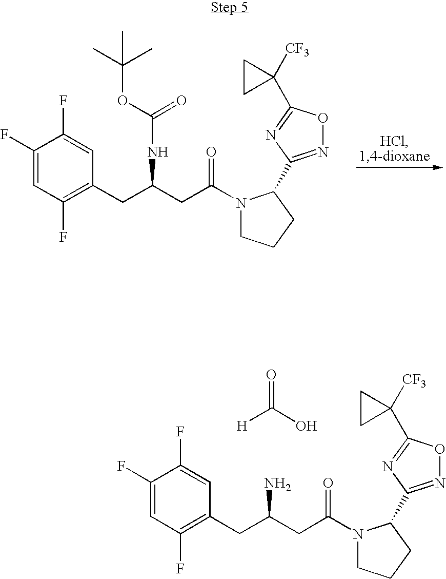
C1(F)=CC(F)=C(CC(CC(N2CCCC2C2=NOC(C3([CF3])CC3)=N2)=O)NC(=O)OC(C)(C)C)C=C1F.C1(F)=CC(F)=C(CC(CC(N2CCCC2C2=NOC(C3([CF3])CC3)=N2)=O)N)C=C1F.[H]C(O)=O
